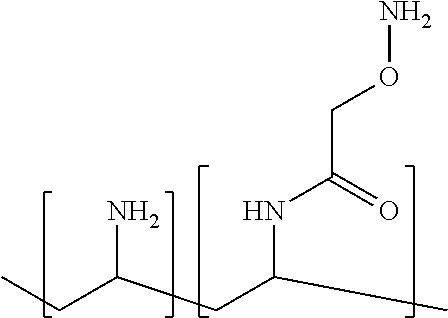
CCC(CC(NC(CON)=O)C)N
